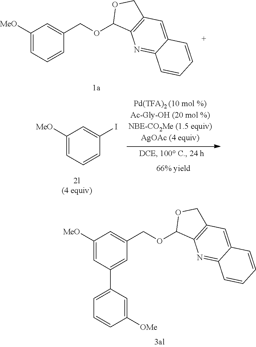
C1([MeO])=CC=CC(COC2C3=C(CO2)C=C2C(=N3)C=CC=C2)=C1.C1([MeO])=CC=CC(I)=C1.C1([MeO])=CC(C2=CC=CC([OMe])=C2)=CC(COC2C3=C(CO2)C=C2C(=N3)C=CC=C2)=C1
